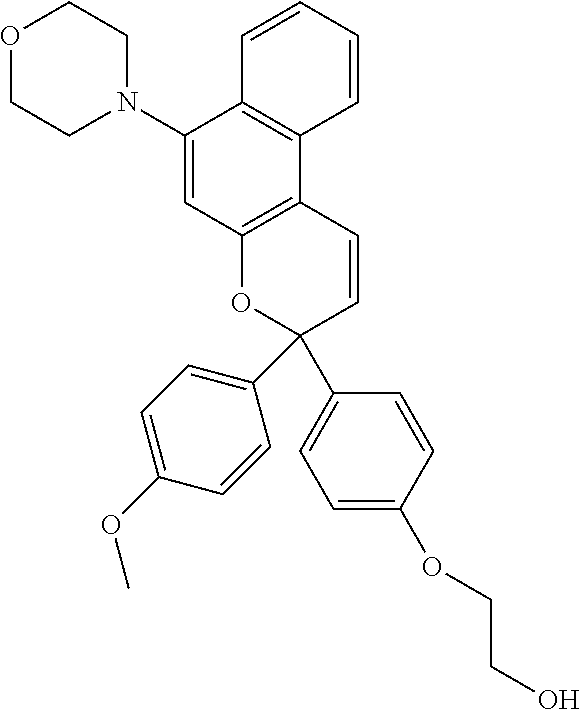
O1CCN(C2=CC3=C(C4=C2C=CC=C4)C=CC(C2=CC=C(OCCO)C=C2)(C2=CC=C(OC)C=C2)O3)CC1
